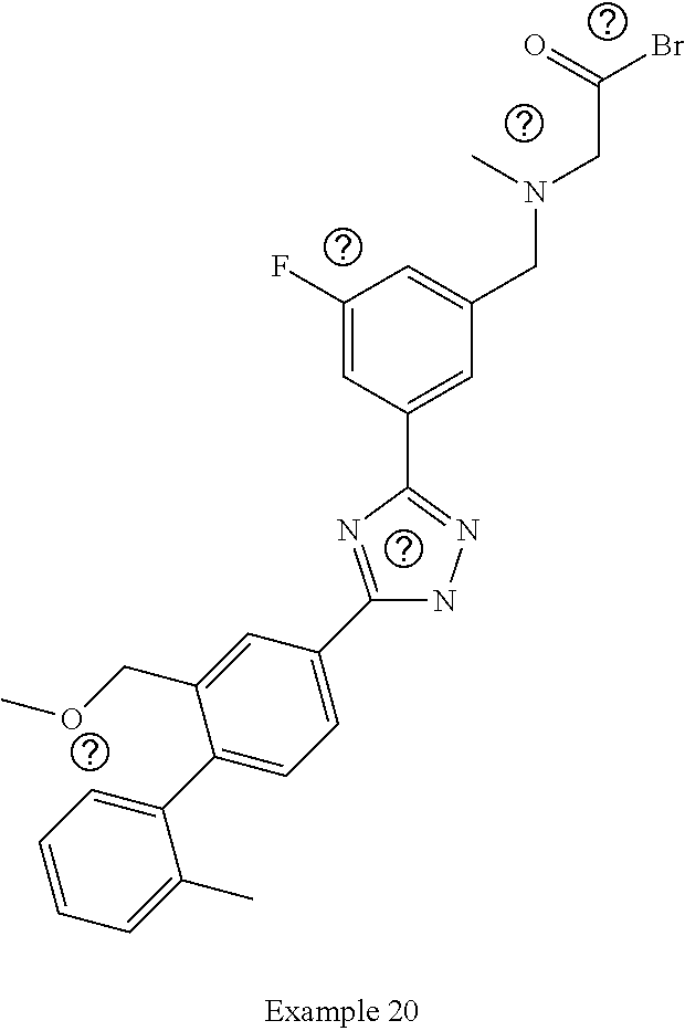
C1(F)=CC(C2=NNC(C3=CC=C(C4=CC=CC=C4C)C(COC)=C3)=N2)=CC(CN(CC(Br)=O)C)=C1
